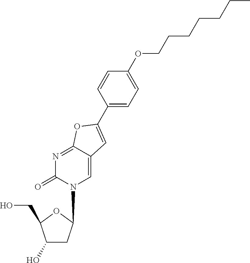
C1(C2=CC3=CN(C4CC(O)C(CO)O4)C(=O)N=C3O2)=CC=C(OCCCCCCC)C=C1
